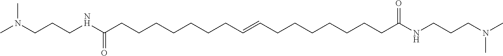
CN(CCCNC(CCCCCCCC=CCCCCCCCC(NCCCN(C)C)=O)=O)C
